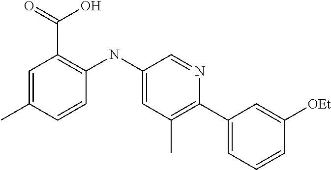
C1=C(C)C=CC(NC2=CC(C)=C(C3=CC=CC([OEt])=C3)N=C2)=C1C(=O)O
